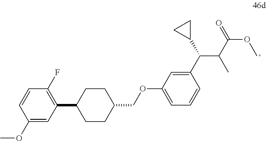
C1(OC)=CC(C2CCC(COC3=CC=CC(C(C4CC4)C(C(=O)OC)C)=C3)CC2)=C(F)C=C1
